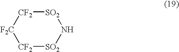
[SO2]1[CF2][F2C][CF2][SO2]N1
